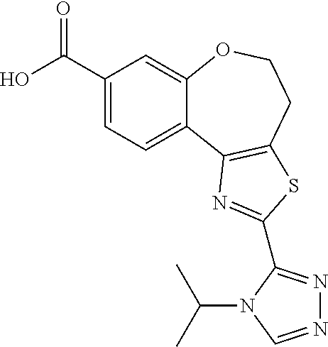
C1(C(O)=O)=CC=C2C(=C1)OCCC1=C2N=C(C2=NN=CN2C(C)C)S1
